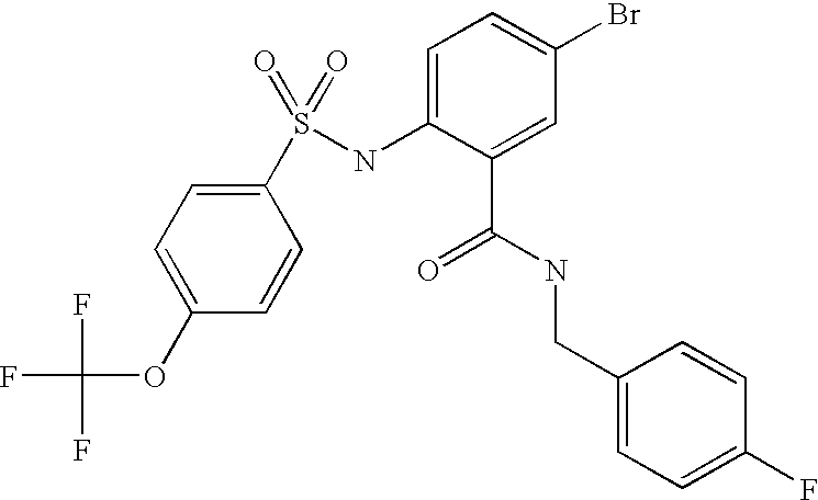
C1(S(=O)(=O)NC2=CC=C(Br)C=C2C(NCC2=CC=C(F)C=C2)=O)=CC=C(OC(F)(F)F)C=C1
